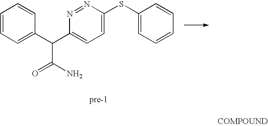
C1=CC=C(C(C2=CC=C(SC3=CC=CC=C3)N=N2)C(N)=O)C=C1
